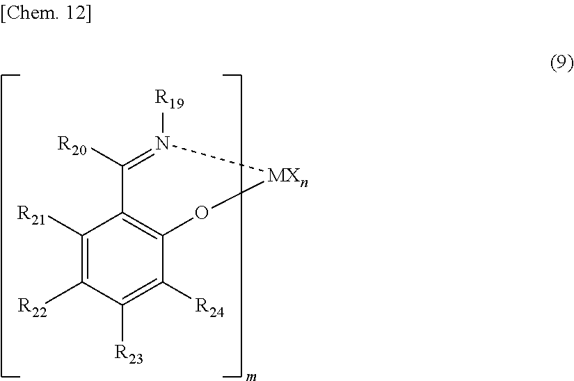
C1([R21])=C([R22])C([R23])=C([R24])C2=C1C([R20])=N([R19])[MXn]O2
